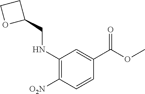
C1(NCC2CCO2)=C([O2N])C=CC(C(OC)=O)=C1
